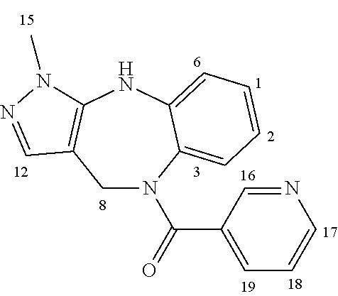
C1C2=C(NC3=CC=CC=C3N1C(C1=CC=CN=C1)=O)N(C)N=C2
